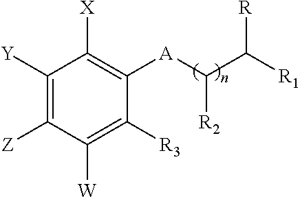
C1([Y])=C([Z])C([W])=C([R3])C([A]C([R2])C([R])[R1])=C1[X]
